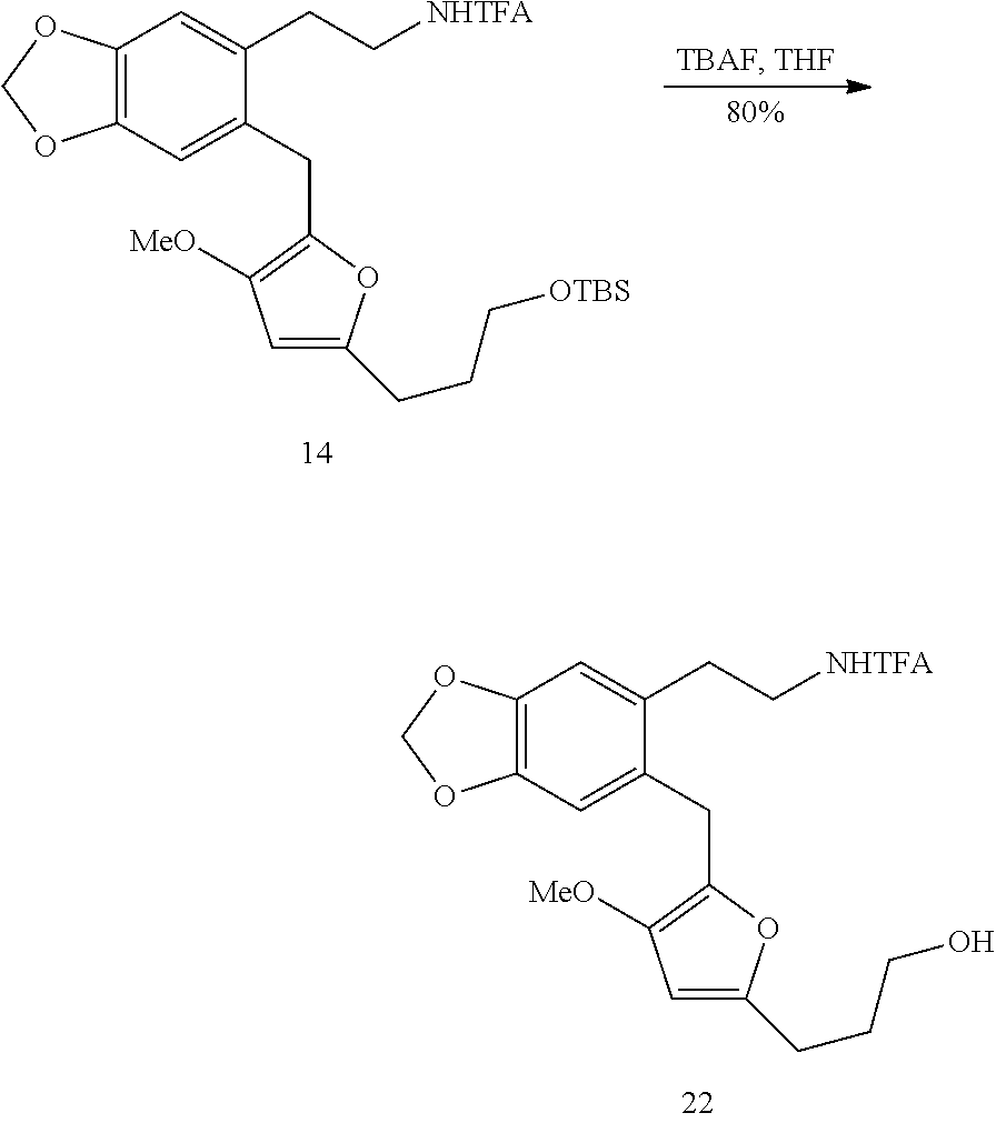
C12=C(C=C(CC3=C([MeO])C=C(CCC[OTBS])O3)C(CC[NHTFA])=C1)OCO2.C12=C(C=C(CC3=C([MeO])C=C(CCCO)O3)C(CC[NHTFA])=C1)OCO2
